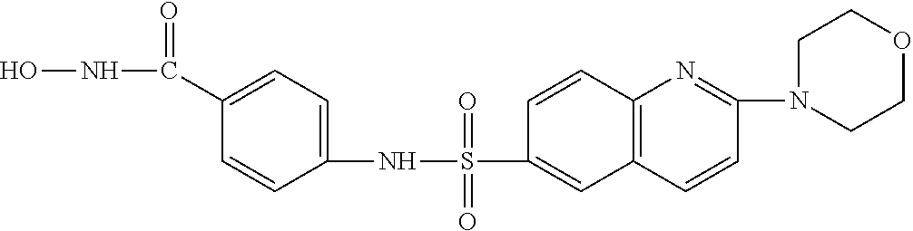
C1(S(NC2=CC=C(C(NO)=O)C=C2)(=O)=O)=CC2=C(C=C1)N=C(N1CCOCC1)C=C2
